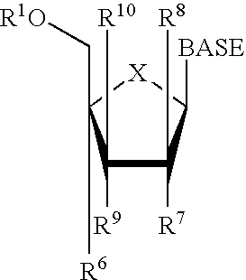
C1([R9])([R10])C([R7])([R8])C([BASE])[X]C1(C[R1O])[R6]
